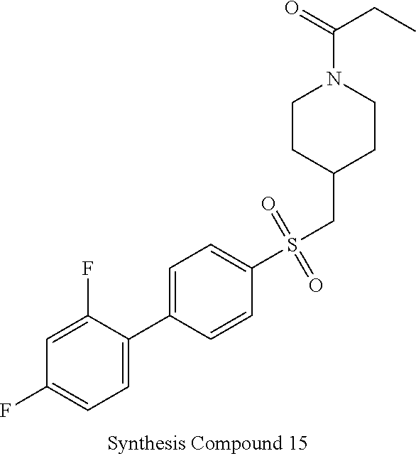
C1CC(CS(C2=CC=C(C3=CC=C(F)C=C3F)C=C2)(=O)=O)CCN1C(=O)CC
